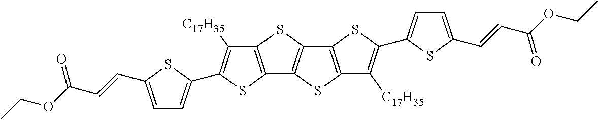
C12=C(SC3=C1SC1=C3SC(C3=CC=C(C=CC(OCC)=O)S3)=C1[C17H35])C([C17H35])=C(C1=CC=C(C=CC(OCC)=O)S1)S2
